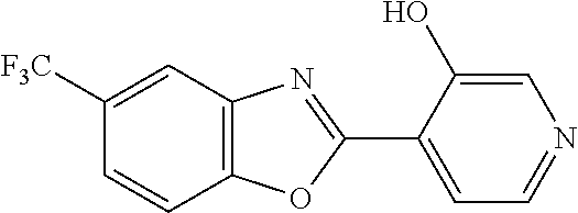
C12=C(C=C([F3C])C=C1)N=C(C1=CC=NC=C1O)O2
